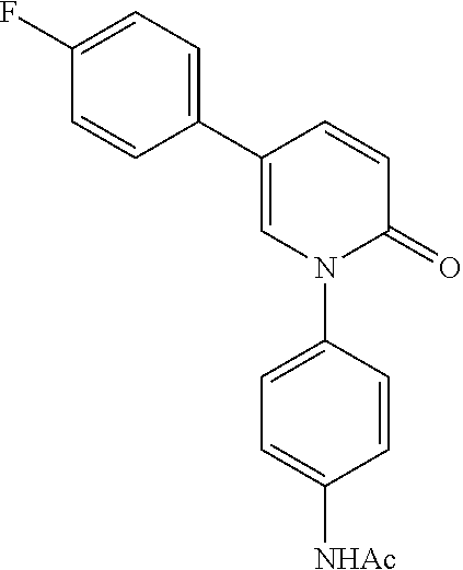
C1(C2=CC=C(F)C=C2)=CN(C2=CC=C([NHAc])C=C2)C(=O)C=C1
